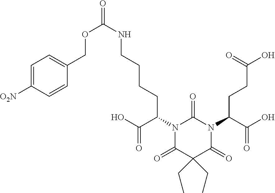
N1(C(C(=O)O)CCCCNC(OCC2=CC=C([O2N])C=C2)=O)C(=O)C(CC)(CC)C(=O)N(C(CCC(=O)O)C(=O)O)C1=O
